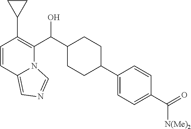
C1=CC2=CN=CN2C(C(C2CCC(C3=CC=C(C(=O)[N(Me)2])C=C3)CC2)O)=C1C1CC1
